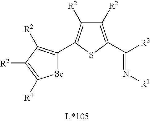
N(=C([R2])C1=C([R2])C([R2])=C(C2=C([R2])C([R2])=C([R4])[Se]2)S1)[R1]
